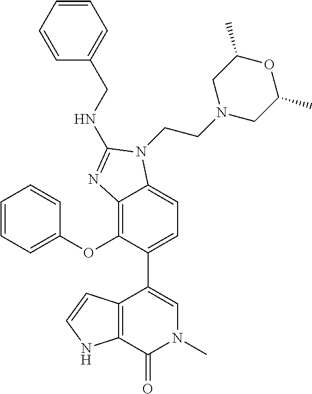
C1=CC(OC2=C3C(=CC=C2C2=CN(C)C(=O)C4=C2C=CN4)N(CCN2CC(C)OC(C)C2)C(NCC2=CC=CC=C2)=N3)=CC=C1
